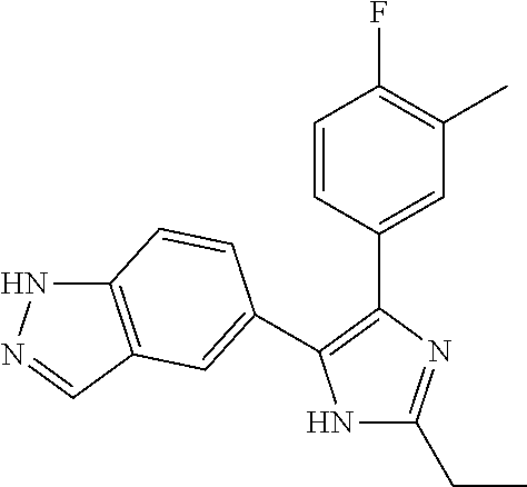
N1C(CC)=NC(C2=CC(C)=C(F)C=C2)=C1C1=CC2=C(NN=C2)C=C1
